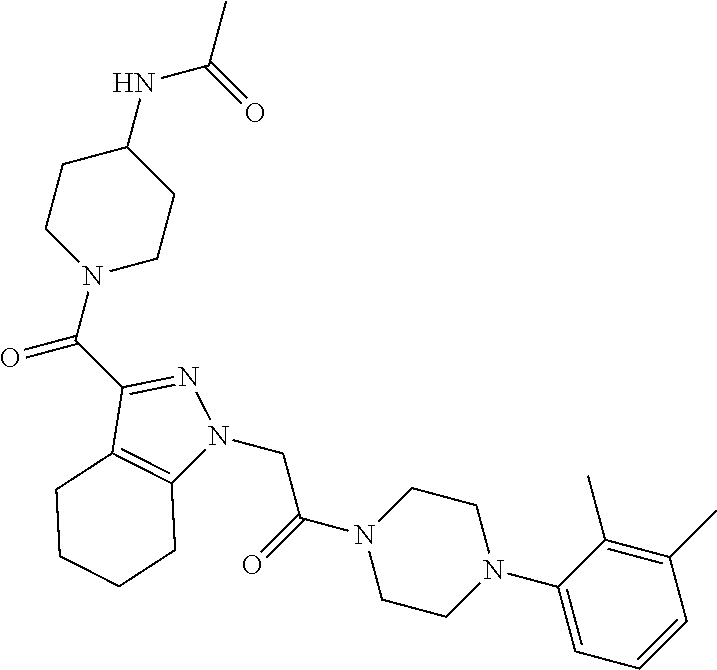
C(N1CCC(NC(C)=O)CC1)(=O)C1=NN(CC(N2CCN(C3=CC=CC(C)=C3C)CC2)=O)C2=C1CCCC2
